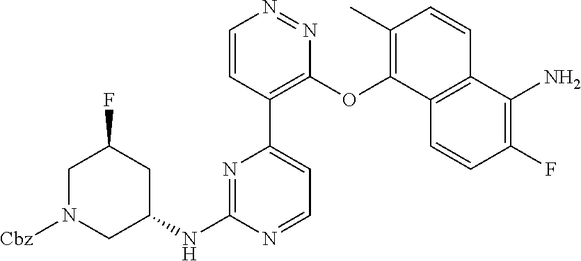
N(C1=NC(C2=C(OC3=C(C)C=CC4=C3C=CC(F)=C4N)N=NC=C2)=CC=N1)C1CN([Cbz])CC(F)C1
